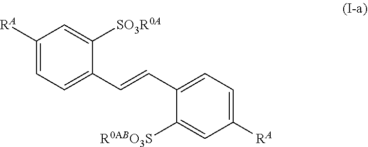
C1(C=CC2=CC=C([RA])C=C2[SO3R0A])=CC=C([RA])C=C1[R0ABO3S]
